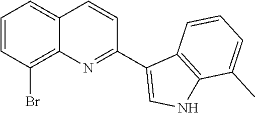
C1=CC(Br)=C2C(=C1)C=CC(C1=CNC3=C1C=CC=C3C)=N2
